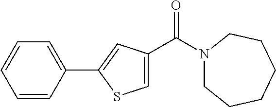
C1=CC(C2=CC(C(N3CCCCCC3)=O)=CS2)=CC=C1
